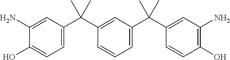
C1=C(C(C2=CC(C(C3=CC(N)=C(O)C=C3)(C)C)=CC=C2)(C)C)C=C(N)C(O)=C1
